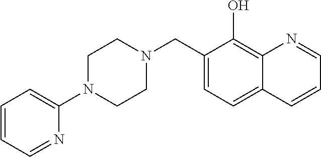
C1(CN2CCN(C3=CC=CC=N3)CC2)=CC=C2C(=C1O)N=CC=C2
